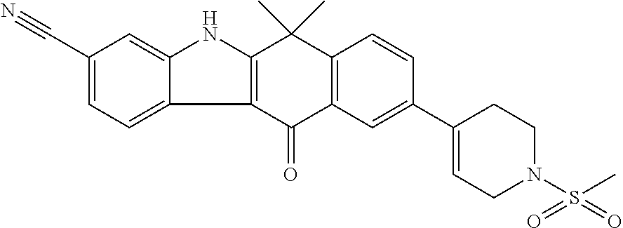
C12=C(C(=O)C3=C(C1(C)C)C=CC(C1=CCN(S(C)(=O)=O)CC1)=C3)C1=CC=C(C#N)C=C1N2
